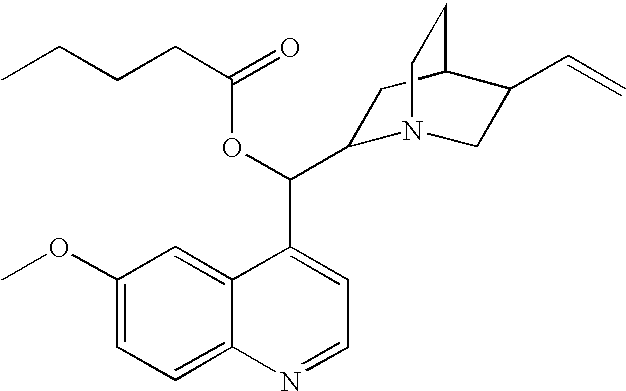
C(OC(=O)CCCC)(C1=CC=NC2=CC=C(OC)C=C12)C1N2CC(C=C)C(C1)CC2
